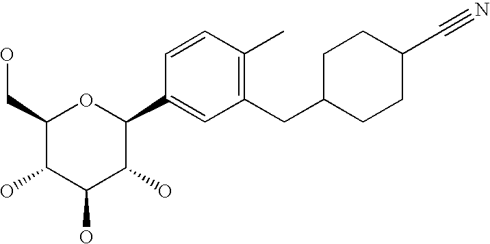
C1(CO)C(O)C(O)C(O)C(C2=CC(CC3CCC(C#N)CC3)=C(C)C=C2)O1
